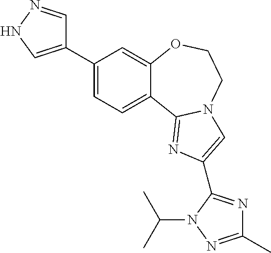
C1(C2=CNN=C2)=CC=C2C(=C1)OCCN1C2=NC(C2=NC(C)=NN2C(C)C)=C1
